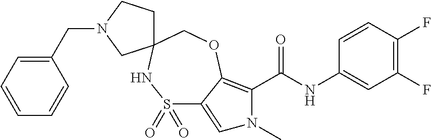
S1(=O)(=O)C2=CN(C)C(C(NC3=CC(F)=C(F)C=C3)=O)=C2OCC2(N1)CCN(CC1=CC=CC=C1)C2
